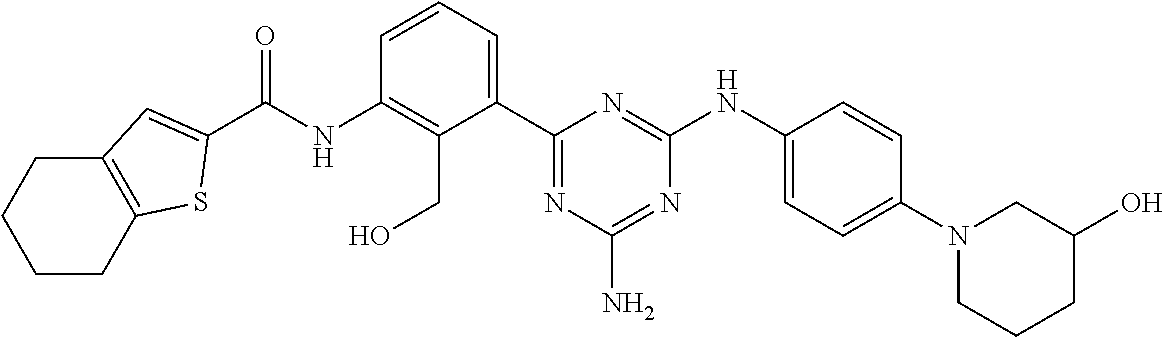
C(NC1=C(CO)C(C2=NC(N)=NC(NC3=CC=C(N4CCCC(O)C4)C=C3)=N2)=CC=C1)(=O)C1=CC2=C(CCCC2)S1
